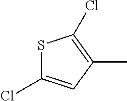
S1C(Cl)=CC(C)=C1Cl
